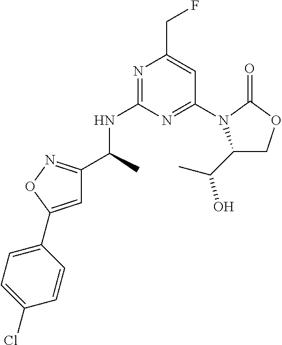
N1=C(NC(C)C2=NOC(C3=CC=C(Cl)C=C3)=C2)N=C(N2C(C(C)O)COC2=O)C=C1CF
